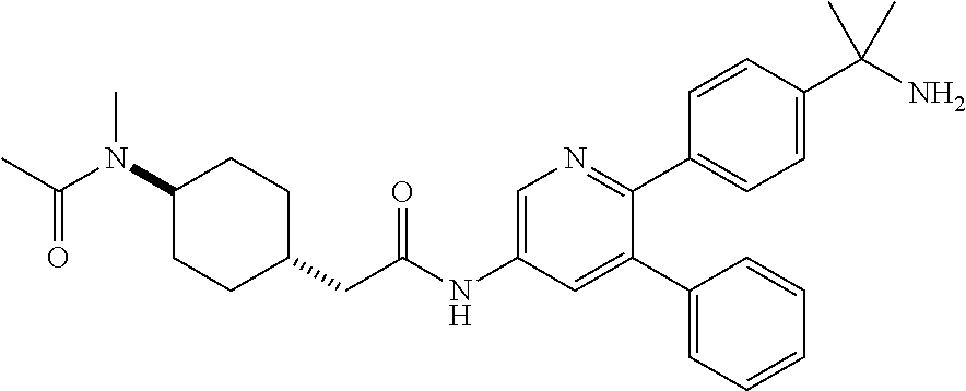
CC(N(C1CCC(CC(NC2=CN=C(C3=CC=C(C(N)(C)C)C=C3)C(C3=CC=CC=C3)=C2)=O)CC1)C)=O
